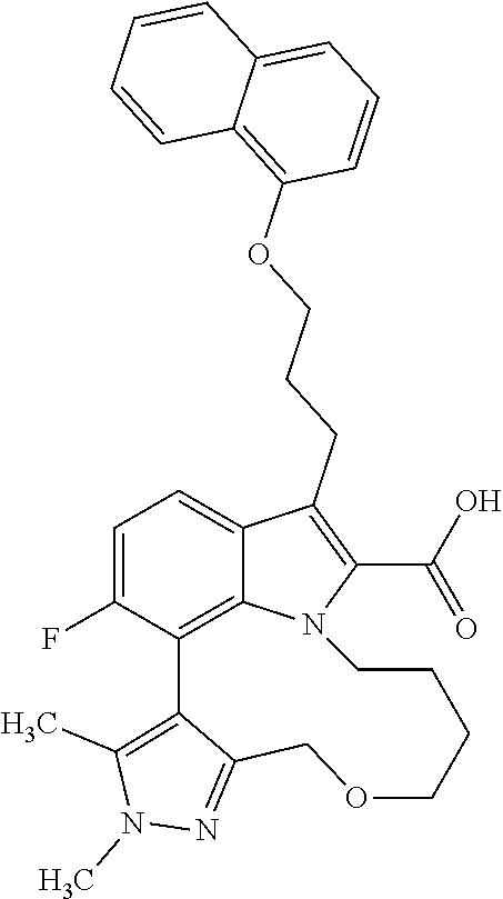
C1=C(F)C2=C3C(=C1)C(CCCOC1=C4C(=CC=C1)C=CC=C4)=C(C(O)=O)N3CCCCOCC1=NN(C)C(C)=C21
